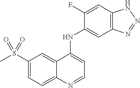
S(C1=CC=C2C(=C1)C(NC1=CC3=C(C=C1F)NN=N3)=CC=N2)(C)(=O)=O
